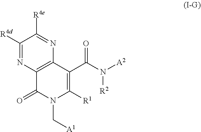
C12=C(C(C(N([A2])[R2])=O)=C([R1])N(C[A1])C1=O)N=C([R4e])C([R4d])=N2
